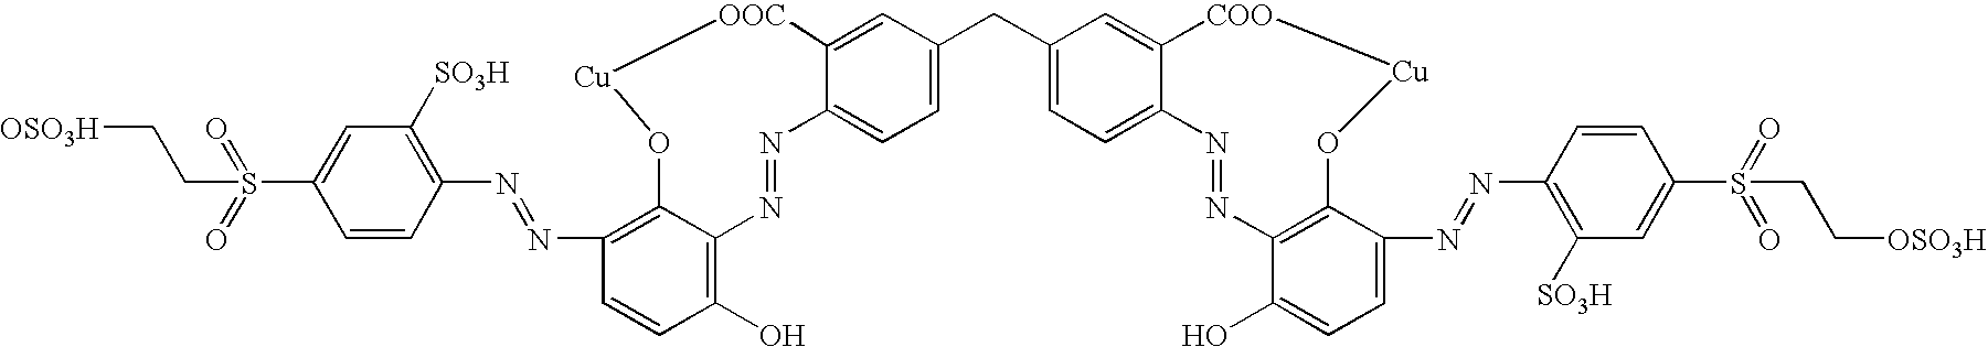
[OSO3H]CCS(=O)(=O)C1=CC([SO3H])=C(N=NC2=C3C(=C(O)C=C2)N=NC2=CC=C(CC4=CC=C5C(=C4)[COO][Cu]OC4=C(N=N5)C(O)=CC=C4N=NC4=C([SO3H])C=C(S(=O)(=O)CC[OSO3H])C=C4)C=C2[OOC][Cu]O3)C=C1
